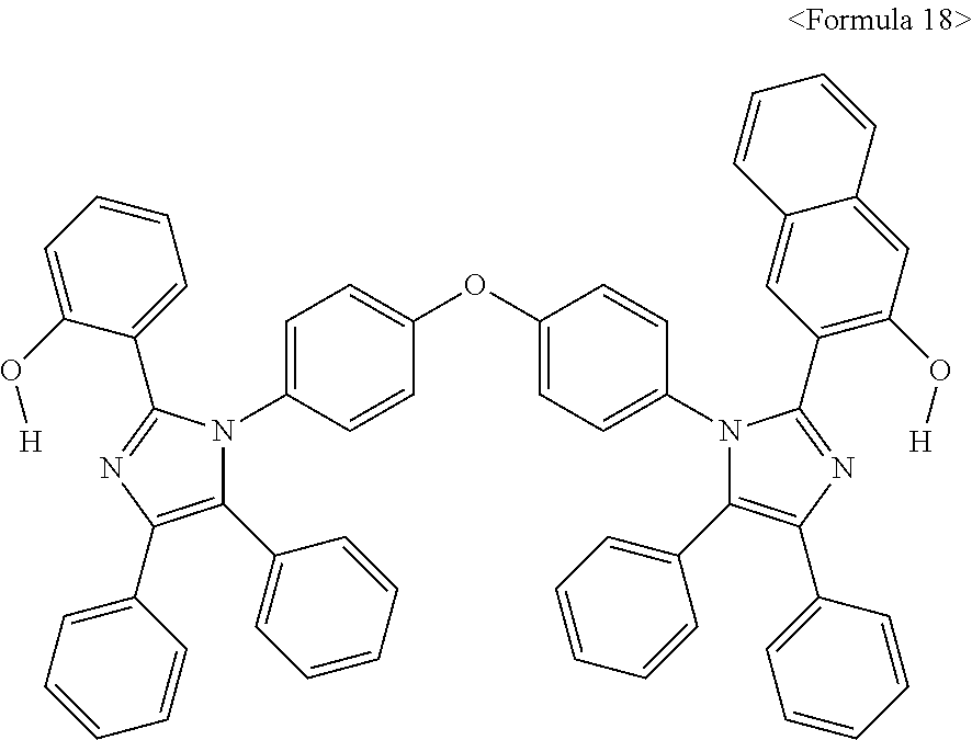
C1=C(N2C(C3=CC=CC=C3)=C(C3=CC=CC=C3)N=C2C2=CC=CC=C2O[H])C=CC(OC2=CC=C(N3C(C4=CC=CC=C4)=C(C4=CC=CC=C4)N=C3C3=C(O[H])C=C4C(=C3)C=CC=C4)C=C2)=C1
